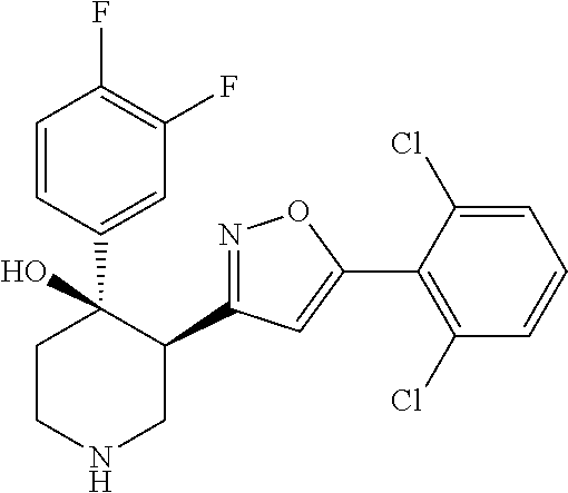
C1=CC(C2(O)CCNCC2C2=NOC(C3=C(Cl)C=CC=C3Cl)=C2)=CC(F)=C1F
